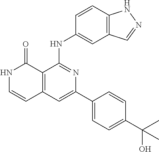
C1=CC(NC2=NC(C3=CC=C(C(O)(C)C)C=C3)=CC3=C2C(=O)NC=C3)=CC2=C1NN=C2
